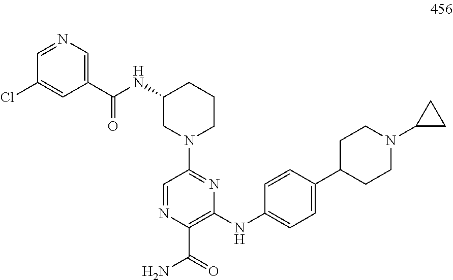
C1=NC(C(=O)N)=C(NC2=CC=C(C3CCN(C4CC4)CC3)C=C2)N=C1N1CCCC(NC(C2=CN=CC(Cl)=C2)=O)C1
